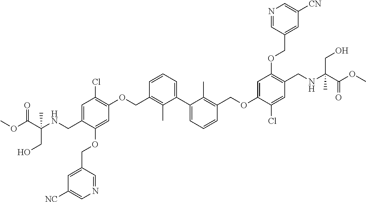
C1=C(CNC(C(OC)=O)(C)CO)C(OCC2=CC([NC])=CN=C2)=CC(OCC2=C(C)C(C3=CC=CC(COC4=CC(OCC5=CC([CN])=CN=C5)=C(CNC(C(OC)=O)(CO)C)C=C4Cl)=C3C)=CC=C2)=C1Cl
